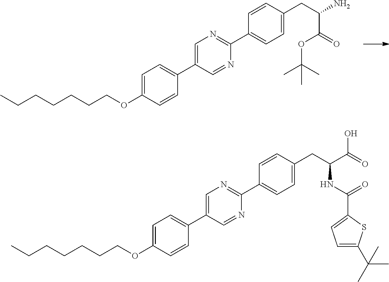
C1=C(OCCCCCCC)C=CC(C2=CN=C(C3=CC=C(CC(N)C(=O)OC(C)(C)C)C=C3)N=C2)=C1.C1=C(OCCCCCCC)C=CC(C2=CN=C(C3=CC=C(CC(C(=O)O)NC(C4=CC=C(C(C)(C)C)S4)=O)C=C3)N=C2)=C1
